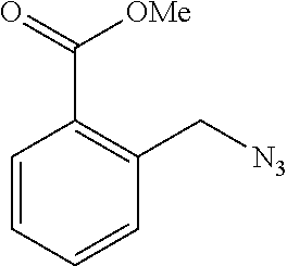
C1=CC=CC(C[N3])=C1C(=O)[OMe]
